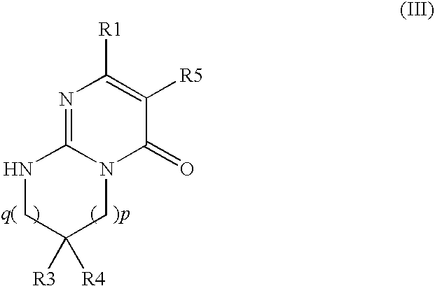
N1=C2N(C(=O)C([R5])=C1[R1])CC([R4])([R3])CN2
